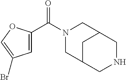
N1(C(C2=CC(Br)=CO2)=O)CC2CNCC(C1)C2
